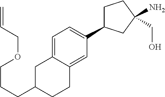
C(C1CCC2=CC(C3CCC(N)(CO)C3)=CC=C2C1)CCOCC=C
